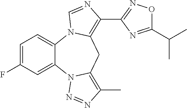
C1=C(F)C=C2C(=C1)N1C(=C(C3=NOC(C(C)C)=N3)N=C1)CC1=C(C)N=NN21
